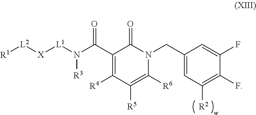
[R1][L2][X][L1]N(C(C1=C([R4])C([R5])=C([R6])N(CC2=CC([R2])=C(F)C(F)=C2)C1=O)=O)[R3]
